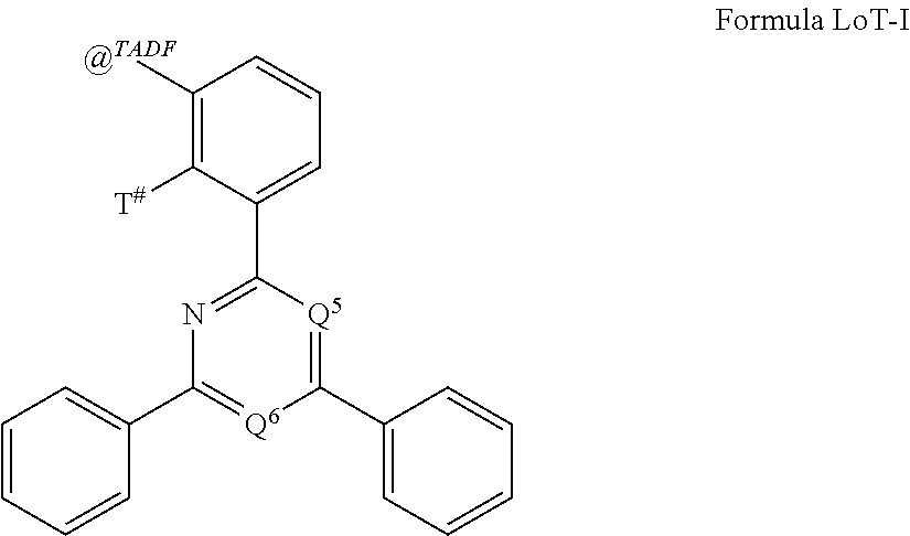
C1([@TADF])=C([T#])C(C2=NC(C3=CC=CC=C3)=[Q6]C(C3=CC=CC=C3)=[Q5]2)=CC=C1
